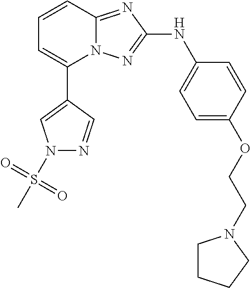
C1=CC2=NC(NC3=CC=C(OCCN4CCCC4)C=C3)=NN2C(C2=CN(S(C)(=O)=O)N=C2)=C1
